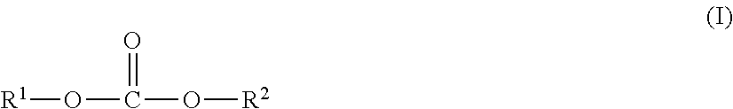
[R1]OC(=O)O[R2]
